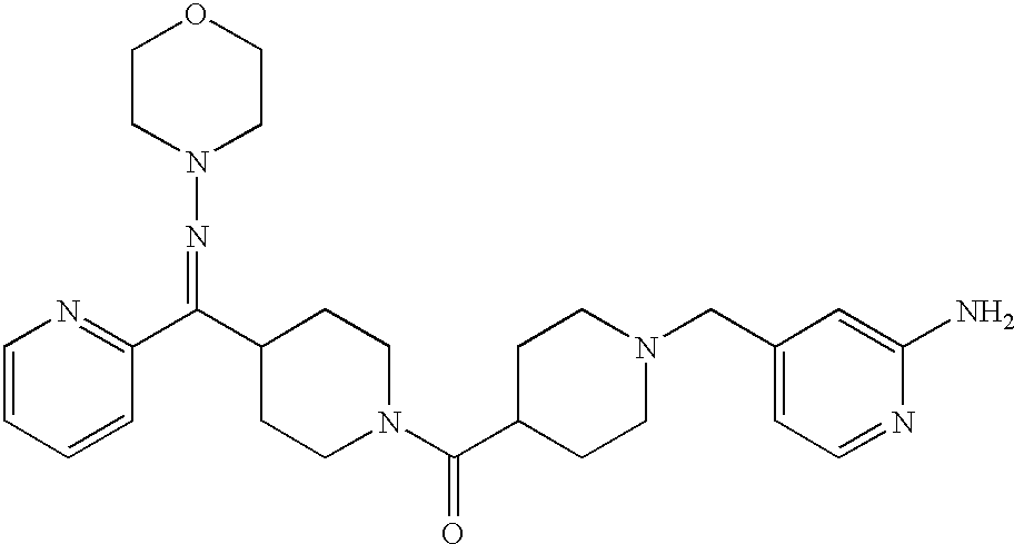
C1=CC=CC(C(C2CCN(C(C3CCN(CC4=CC=NC(N)=C4)CC3)=O)CC2)=NN2CCOCC2)=N1
